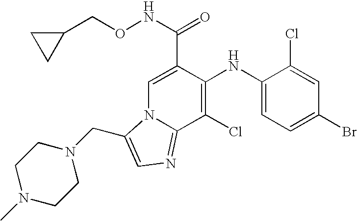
C1=C(C(NOCC2CC2)=O)C(NC2=CC=C(Br)C=C2Cl)=C(Cl)C2=NC=C(CN3CCN(C)CC3)N12
